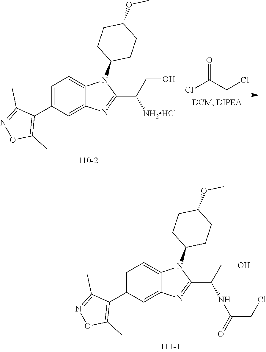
C1=C(C2=C(C)ON=C2C)C=C2C(=C1)N(C1CCC(OC)CC1)C(C(NC(CCl)=O)CO)=N2.ClC(CCl)=O.C1=C(C2=C(C)ON=C2C)C=C2C(=C1)N(C1CCC(OC)CC1)C(C([NH2HCl])CO)=N2
